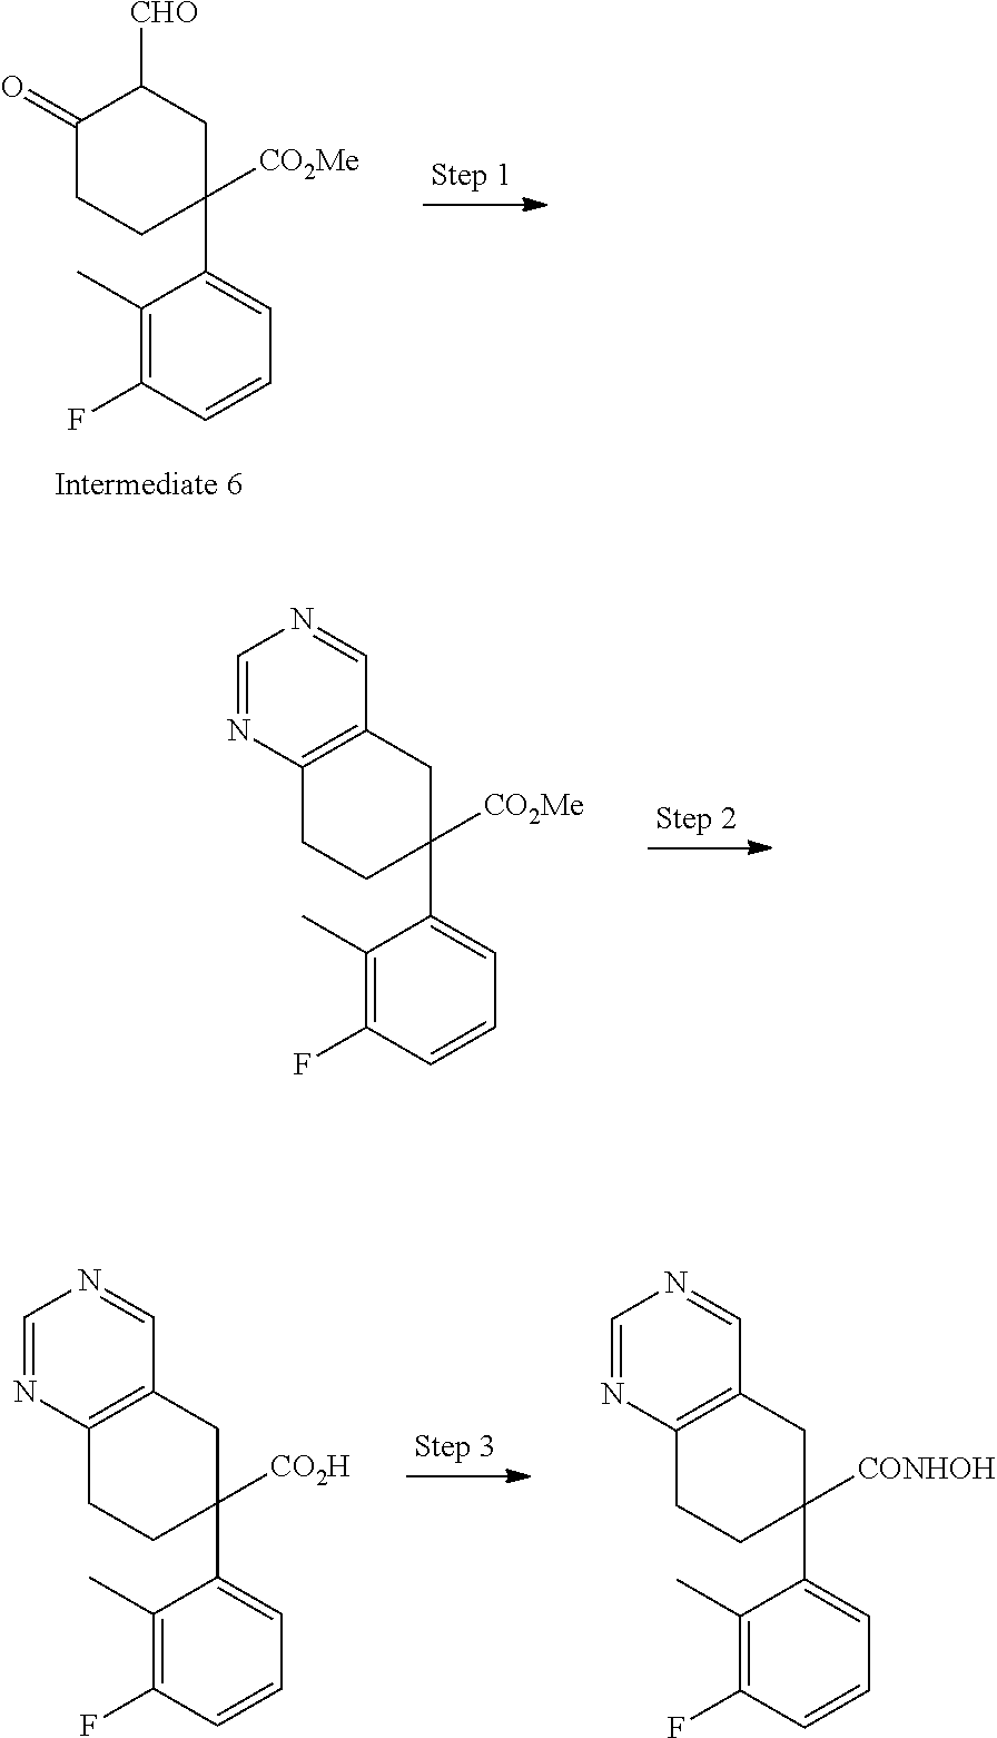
C1(C)=C(F)C=CC=C1C1([CO2Me])CC([CHO])C(=O)CC1.C1(C)=C(F)C=CC=C1C1([CO2Me])CC2=C(CC1)N=CN=C2.C1(C)=C(F)C=CC=C1C1([CO2H])CC2=C(CC1)N=CN=C2.C1(C)=C(F)C=CC=C1C1([CONHOH])CC2=C(CC1)N=CN=C2
